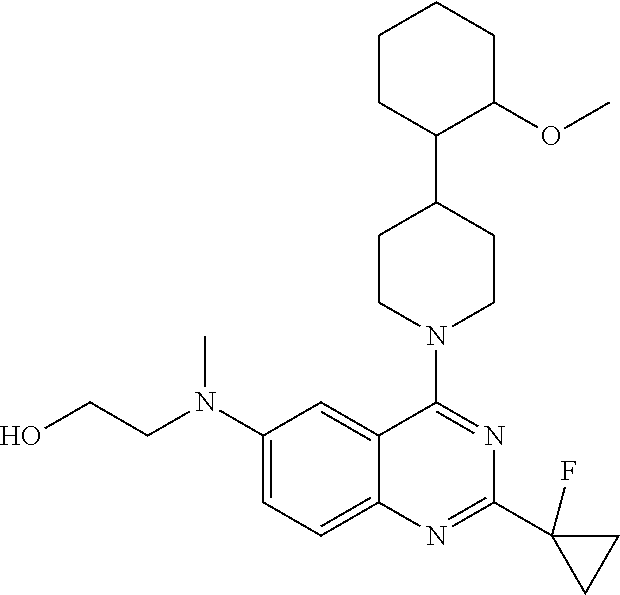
C1(N(CCO)C)=CC=C2C(=C1)C(N1CCC(C3C(OC)CCCC3)CC1)=NC(C1(F)CC1)=N2
